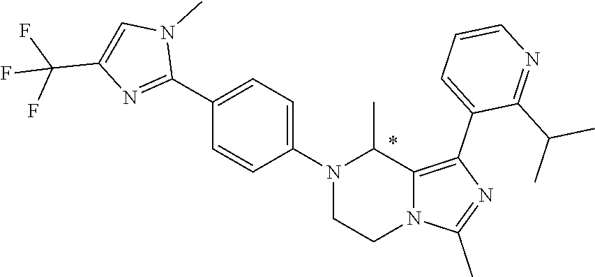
N1(C2=CC=C(C3=NC(C(F)(F)F)=CN3C)C=C2)CCN2C(=C(C3=CC=CN=C3C(C)C)N=C2C)C1C
